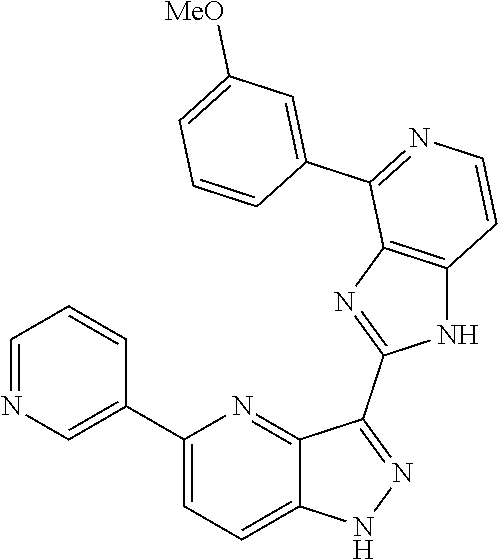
C1(C2=CN=CC=C2)=CC=C2C(=N1)C(C1=NC3=C(N1)C=CN=C3C1=CC([MeO])=CC=C1)=NN2
